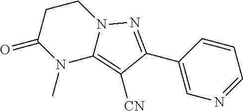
C1=CC(C2=NN3C(=C2[CN])N(C)C(=O)CC3)=CN=C1
